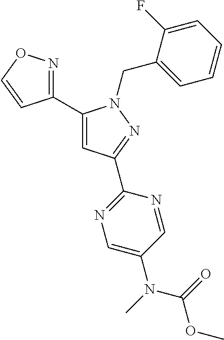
C1(C2=NOC=C2)=CC(C2=NC=C(N(C)C(=O)OC)C=N2)=NN1CC1=CC=CC=C1F
